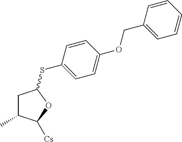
C1C(C)C([Cs])OC1SC1=CC=C(OCC2=CC=CC=C2)C=C1
